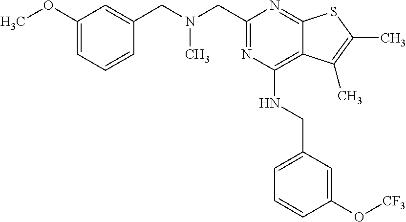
C1(OC)=CC=CC(CN(CC2=NC(NCC3=CC=CC(O[CF3])=C3)=C3C(=N2)SC(C)=C3C)C)=C1
